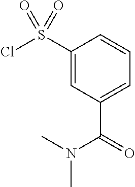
C1(S(Cl)(=O)=O)=CC(C(=O)N(C)C)=CC=C1
